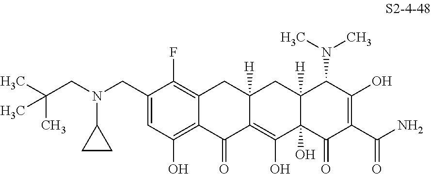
C(C1=CC(O)=C2C(=C1F)CC1([H])C(=C(O)C3(O)C([H])(C1)C(N(C)C)C(O)=C(C(=O)N)C3=O)C2=O)N(CC(C)(C)C)C1CC1
